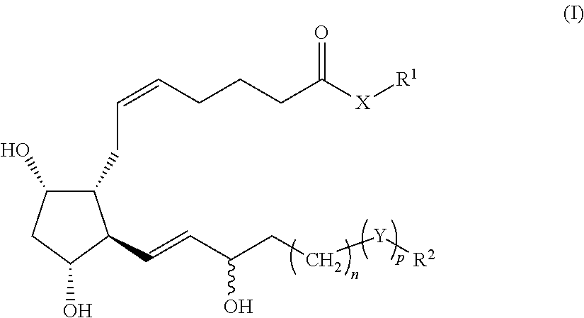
C1(O)C(CC=CCCCC([X][R1])=O)C(C=CC(CC[Y][R2])O)C(O)C1
